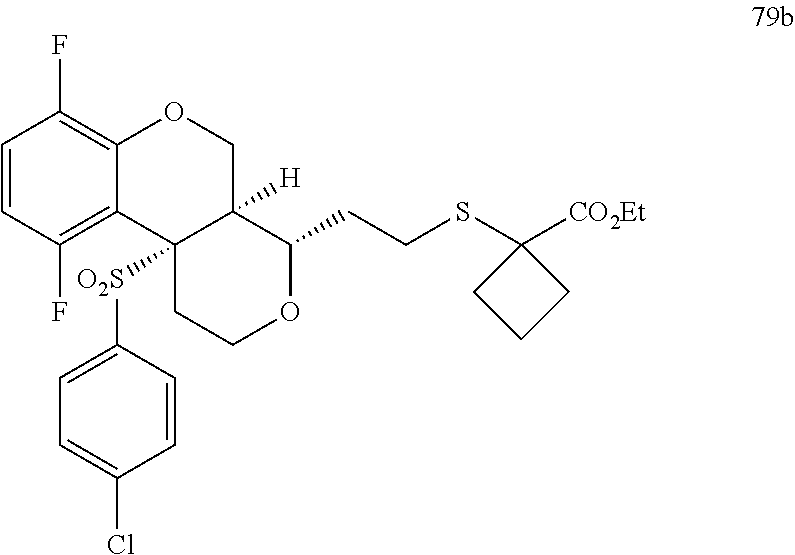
C1=CC(F)=C2C(=C1F)OCC1([H])C2([O2S]C2=CC=C(Cl)C=C2)CCOC1CCSC1([CO2Et])CCC1
